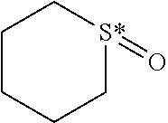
[S*]1(=O)CCCCC1
